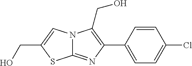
N12C(=NC(C3=CC=C(Cl)C=C3)=C1CO)SC(CO)=C2
